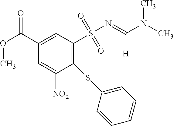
C1(SC2=CC=CC=C2)=C(S(N=C(N(C)C)[H])(=O)=O)C=C(C(OC)=O)C=C1[NO2]
